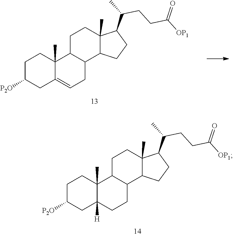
C1C([P2O])CC2=CCC3C(C2(C)C1)CCC1(C)C3CCC1C(C)CCC([OP1])=O.C1C([P2O])CC2([H])C(C)(C1)C1C(CC2)C2C(C)(CC1)C(C(C)CCC([OP1])=O)CC2
